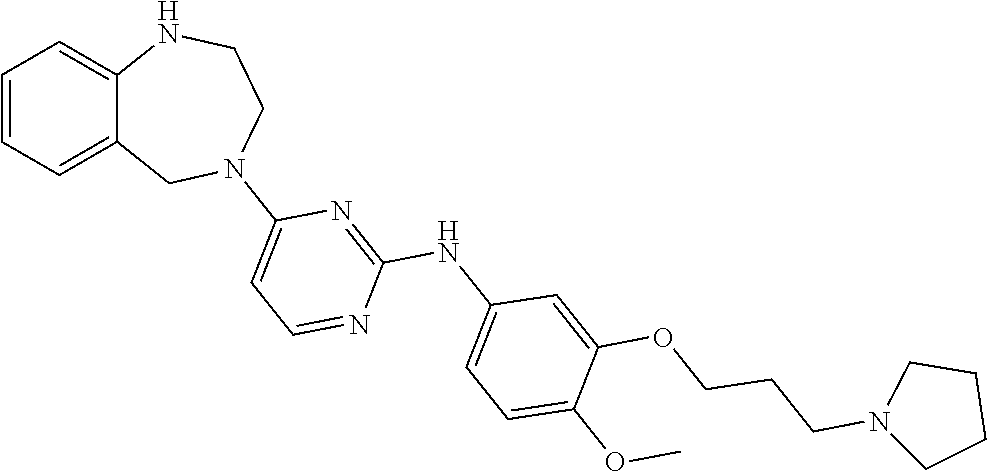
C1=CC=C2C(=C1)NCCN(C1=CC=NC(NC3=CC=C(OC)C(OCCCN4CCCC4)=C3)=N1)C2
